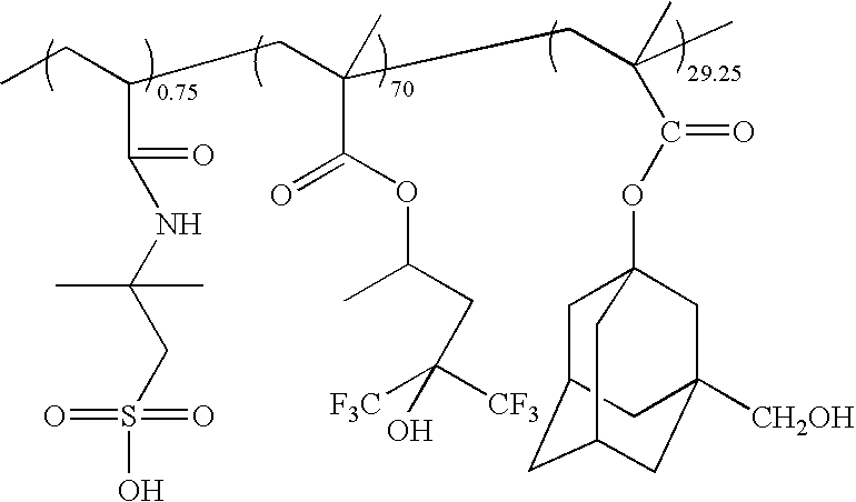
CCC(CC(CC(C)(C)C(OC12CC3CC(CC([CH2OH])(C1)C3)C2)=O)(C)C(OC(CC([CF3])([F3C])O)C)=O)C(NC(CS(O)(=O)=O)(C)C)=O
